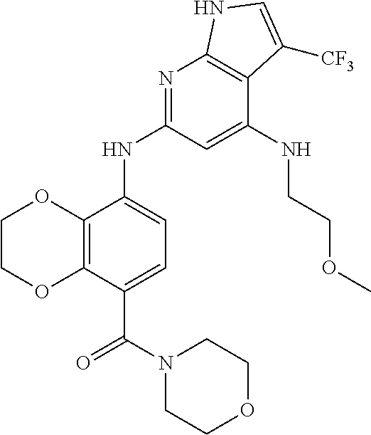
C1COC2=C(O1)C(NC1=NC3=C(C(NCCOC)=C1)C([CF3])=CN3)=CC=C2C(N1CCOCC1)=O
